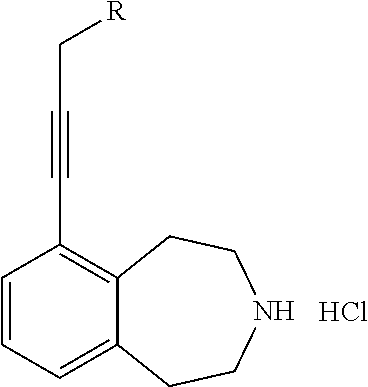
C1=CC=C2C(=C1C#CC[R])CCNCC2.Cl
